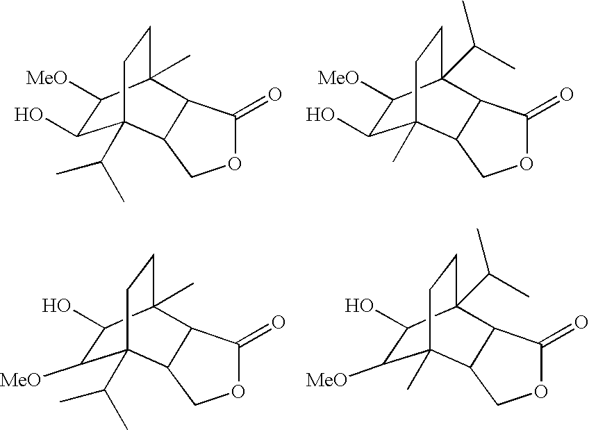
O1C(=O)C2C3(C)CCC(C(C)C)(C(O)C3[MeO])C2C1.O1C(=O)C2C3(C(C)C)CCC(C)(C(O)C3[MeO])C2C1.O1C(=O)C2C3(C)CCC(C(C)C)(C([MeO])C3O)C2C1.O1C(=O)C2C3(C(C)C)CCC(C)(C([MeO])C3O)C2C1
